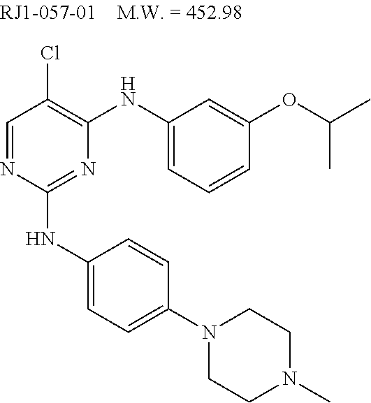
C1=NC(NC2=CC=C(N3CCN(C)CC3)C=C2)=NC(NC2=CC=CC(OC(C)C)=C2)=C1Cl
